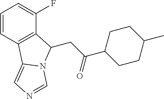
C1=CC2=C(C(F)=C1)C(CC(C1CCC(C)CC1)=O)N1C2=CN=C1
